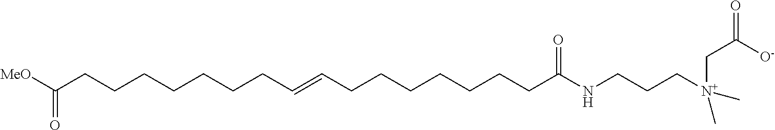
C(CCCCCCCC=CCCCCCCCC(NCCC[N+](CC([O-])=O)(C)C)=O)([MeO])=O
